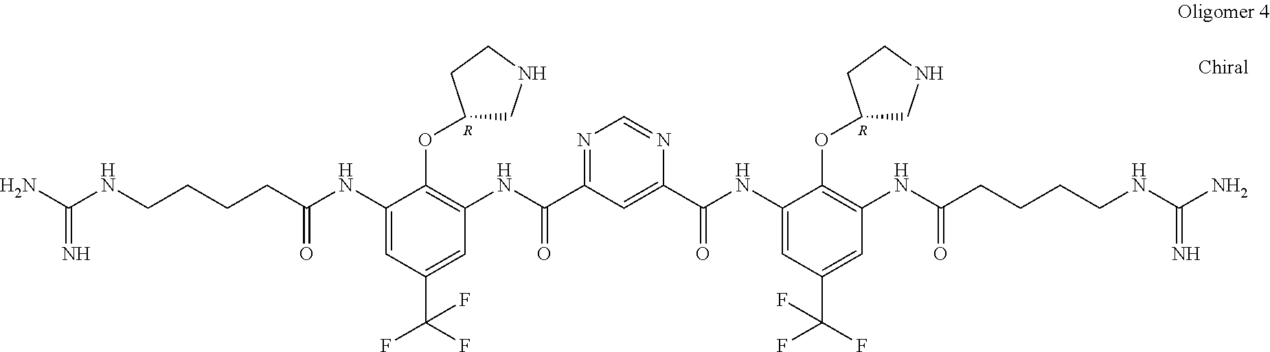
C1(NC(CCCCNC(N)=N)=O)=CC(C(F)(F)F)=CC(NC(C2=NC=NC(C(NC3=CC(C(F)(F)F)=CC(NC(CCCCNC(N)=N)=O)=C3OC3CNCC3)=O)=C2)=O)=C1OC1CNCC1.[R].[R]
